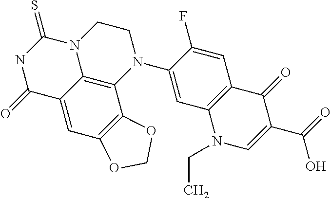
S=C1N2C3=C(N(C4=CC5=C(C=C4F)C(=O)C(C(=O)O)=CN5CC)CC2)C2=C(C=C3C(=O)N1)OCO2
